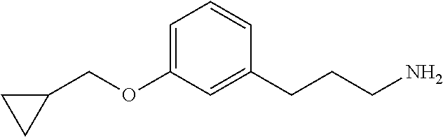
C1=C(OCC2CC2)C=C(CCCN)C=C1
